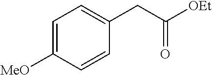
C1=C([MeO])C=CC(CC([OEt])=O)=C1
